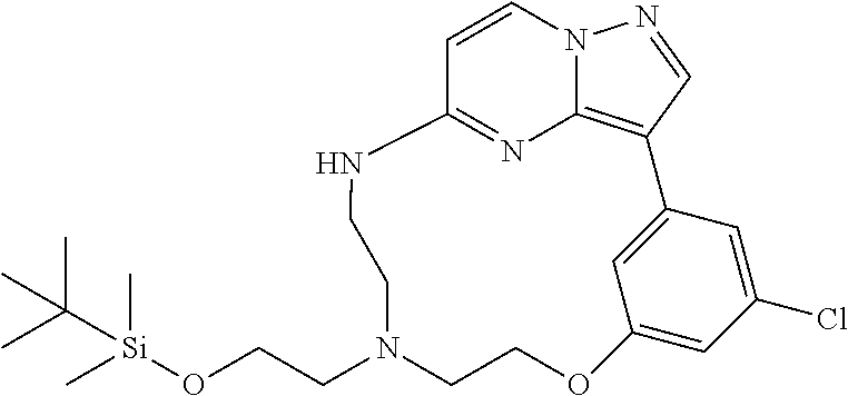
C1=CN2C3=C(C=N2)C2=CC(=CC(Cl)=C2)OCCN(CCO[Si](C(C)(C)C)(C)C)CCNC1=N3
